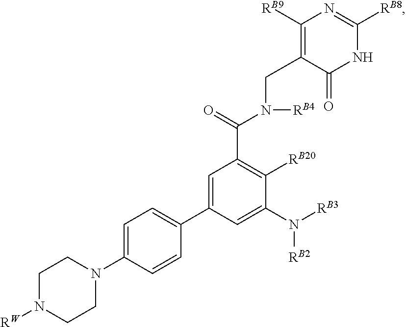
C1=C(C2=CC=C(N3CCN([RW])CC3)C=C2)C=C(N([RB3])[RB2])C([RB20])=C1C(=O)N(CC1=C([RB9])N=C([RB8])NC1=O)[RB4]
